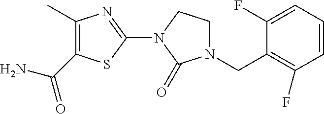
C1(C)=C(C(=O)N)SC(N2CCN(CC3=C(F)C=CC=C3F)C2=O)=N1
